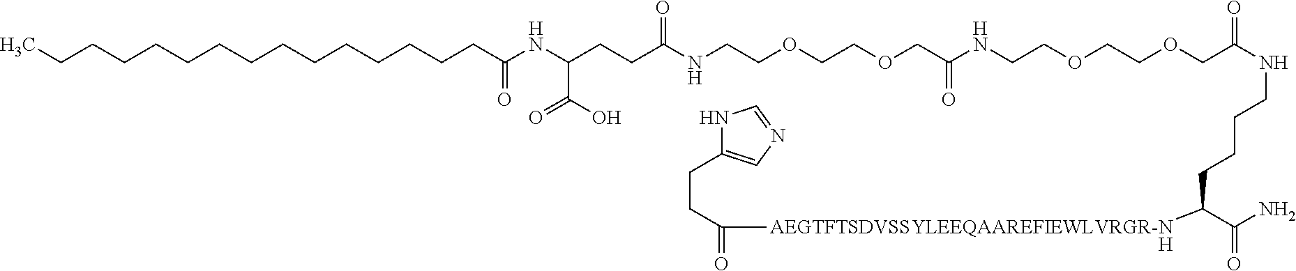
N1C(CCC(=O)[AEGTFTSDVSSYLEEQAAREFIEWLVRGR-N]C(C(=O)N)CCCCNC(COCCOCCNC(COCCOCCNC(CCC(NC(CCCCCCCCCCCCCCC)=O)C(O)=O)=O)=O)=O)=CN=C1.[H]
